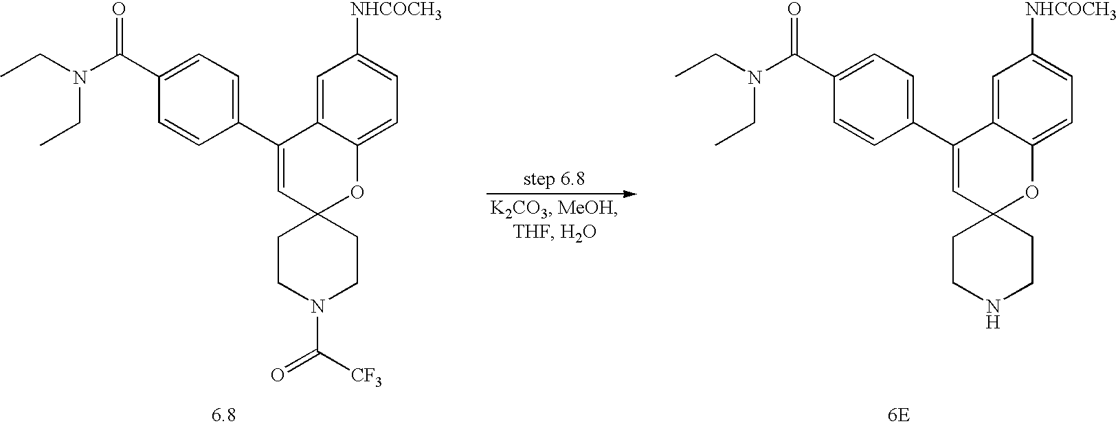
C1=C2C(=CC=C1[NHCOCH3])OC1(C=C2C2=CC=C(C(N(CC)CC)=O)C=C2)CCN(C([CF3])=O)CC1.C1=C2C(=CC=C1[NHCOCH3])OC1(C=C2C2=CC=C(C(N(CC)CC)=O)C=C2)CCNCC1
